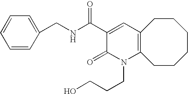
C1=CC(CNC(C2=CC3=C(N(CCCO)C2=O)CCCCCC3)=O)=CC=C1
